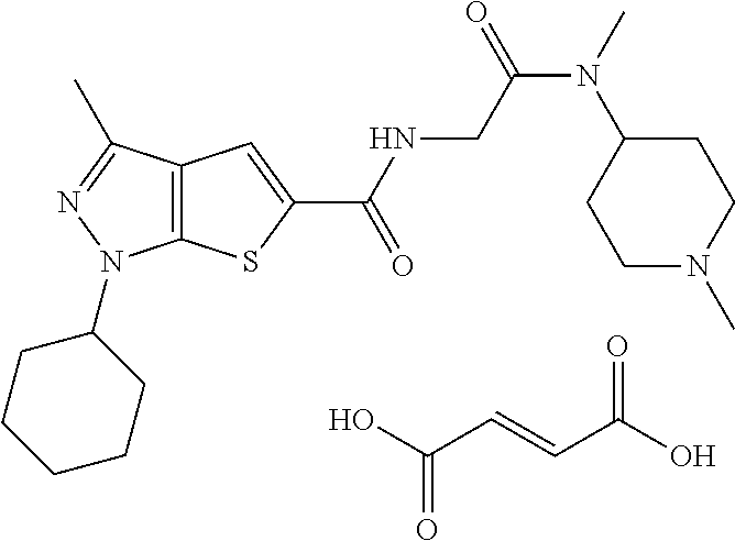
OC(C=CC(O)=O)=O.C(NC(=O)C1=CC2=C(S1)N(C1CCCCC1)N=C2C)C(N(C1CCN(C)CC1)C)=O
